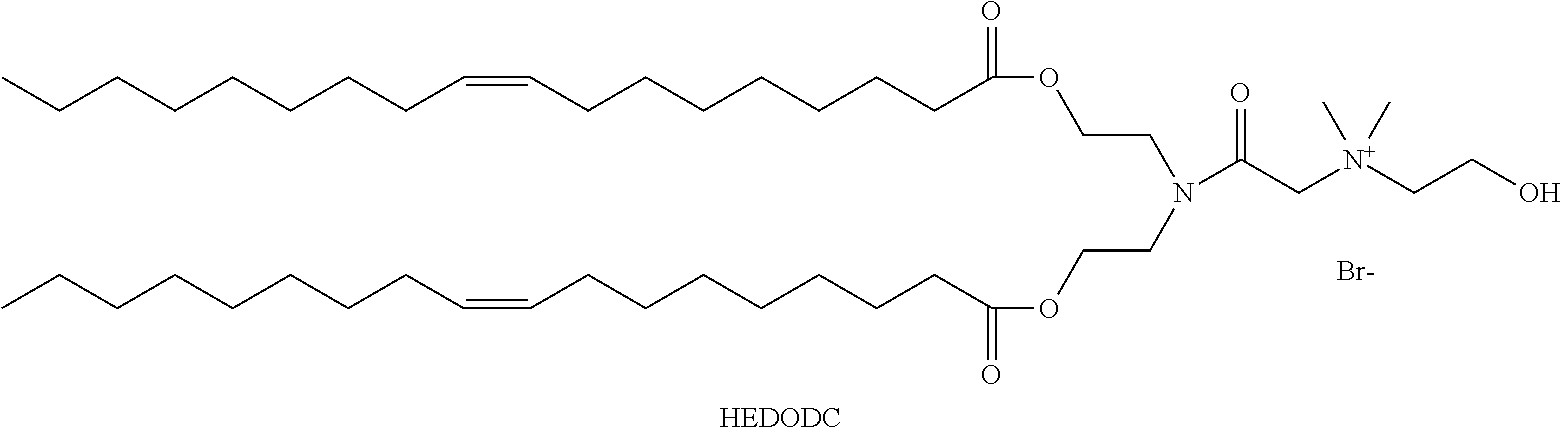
[HEDODC].C(CCCCCC(OCCN(CCOC(=O)CCCCCCCC=CCCCCCCCC)C(C[N+](CCO)(C)C)=O)=O)CC=CCCCCCCCC.[Br-]
